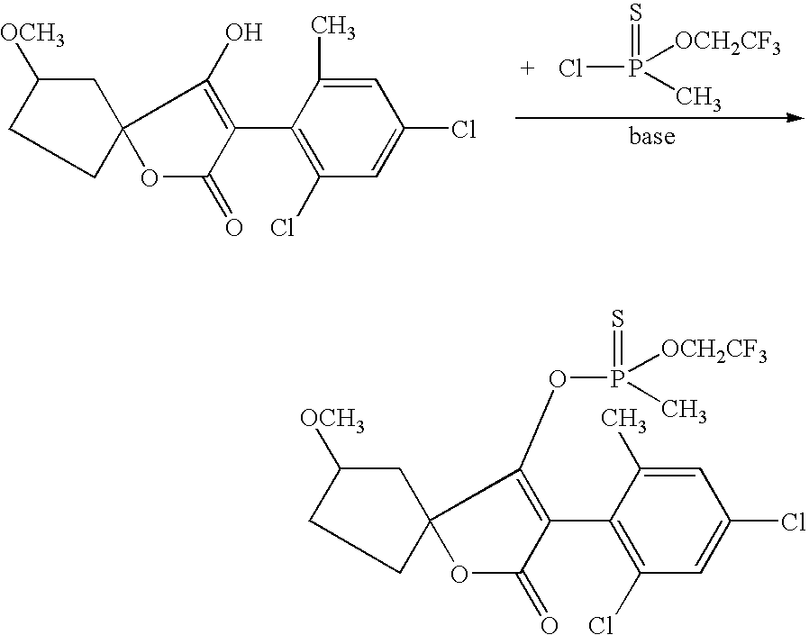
C1=C(C)C(C2=C(O)C3(OC2=O)CC([OCH3])CC3)=C(Cl)C=C1Cl.ClP([OCH2CF3])(C)=S.C1=C(C)C(C2=C(OP(=S)([OCH2CF3])C)C3(OC2=O)CC([OCH3])CC3)=C(Cl)C=C1Cl
